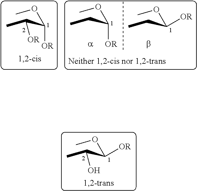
O(C(C(C)[OR])[OR])C.O(C(CC)[OR])C.O(C(CC)[OR])C.O(C(C(C)O)[OR])C
